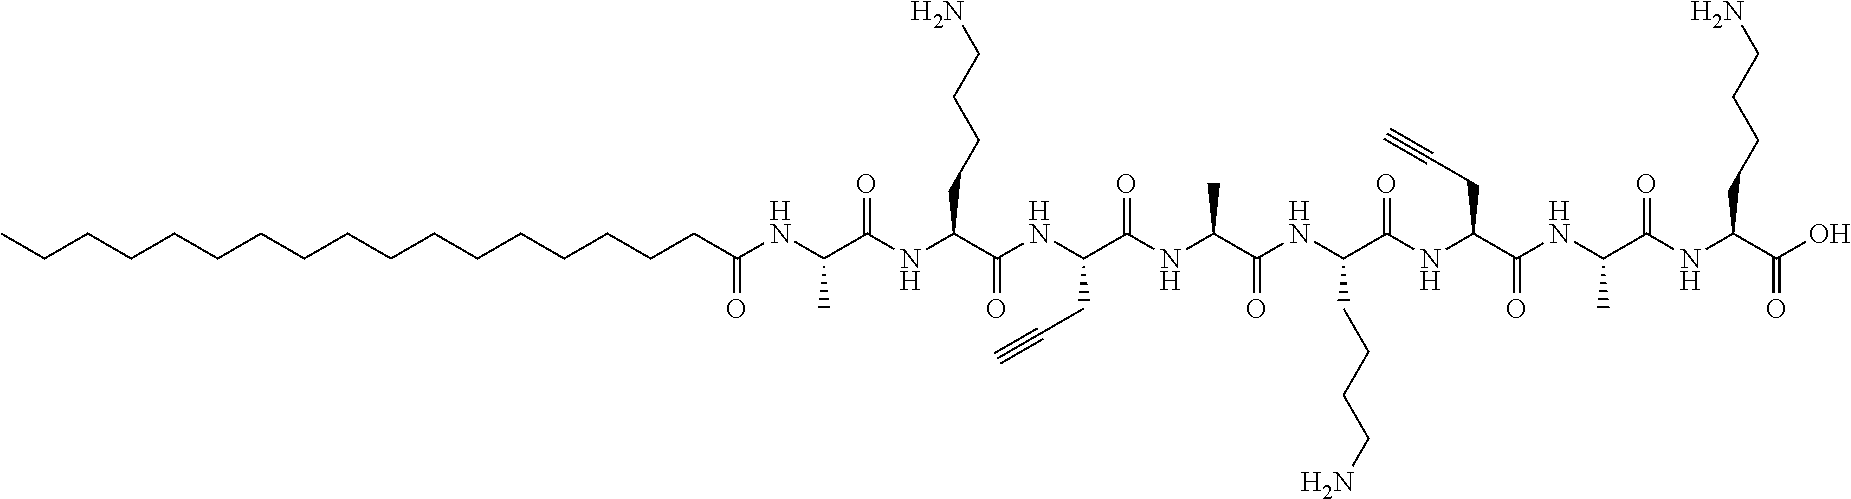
C(NC(C(NC(C(O)=O)CCCCN)=O)C)(=O)C(CC#C)NC(C(NC(C(NC(C(NC(C(NC(C(NC(=O)CCCCCCCCCCCCCCCCC)C)=O)CCCCN)=O)CC#C)=O)C)=O)CCCCN)=O
